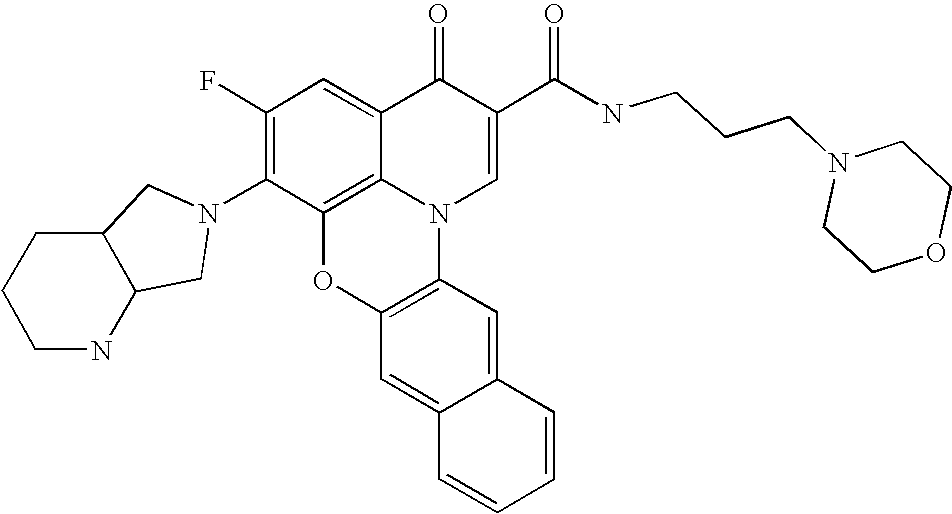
C1(F)=C(N2CC3C(C2)CCCN3)C2=C3C(=C1)C(=O)C(C(NCCCN1CCOCC1)=O)=CN3C1=C(O2)C=C2C(=C1)C=CC=C2
